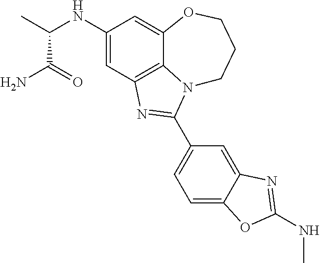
C1(NC(C)C(N)=O)=CC2=C3C(=C1)OCCCN3C(C1=CC=C3C(=C1)N=C(NC)O3)=N2
